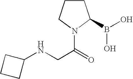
C1(NCC(=O)N2C(B(O)O)CCC2)CCC1
